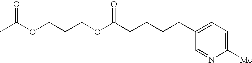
O=C(OCCCOC(CCCCC1=CC=C([Me])N=C1)=O)C
